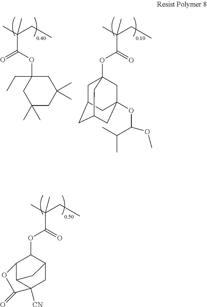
CC(CC)(C)C(=O)OC1C2C3C([CN])(CC1C3)C(=O)O2.CC(CC)(C)C(OC1(CC)CC(C)(C)CC(C)(C)C1)=O.CC(CC)(C)C(=O)OC12CC3CC(CC(OC(C(C)C)OC)(C1)C3)C2
